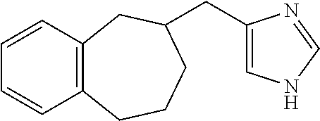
C1=CC2=C(C=C1)CCCC(CC1=CNC=N1)C2
